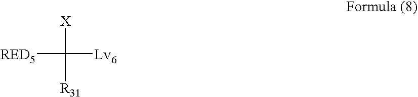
[RED5]C([X])([Lv6])[R31]
